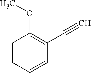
C1=CC=CC(C#C)=C1OC
